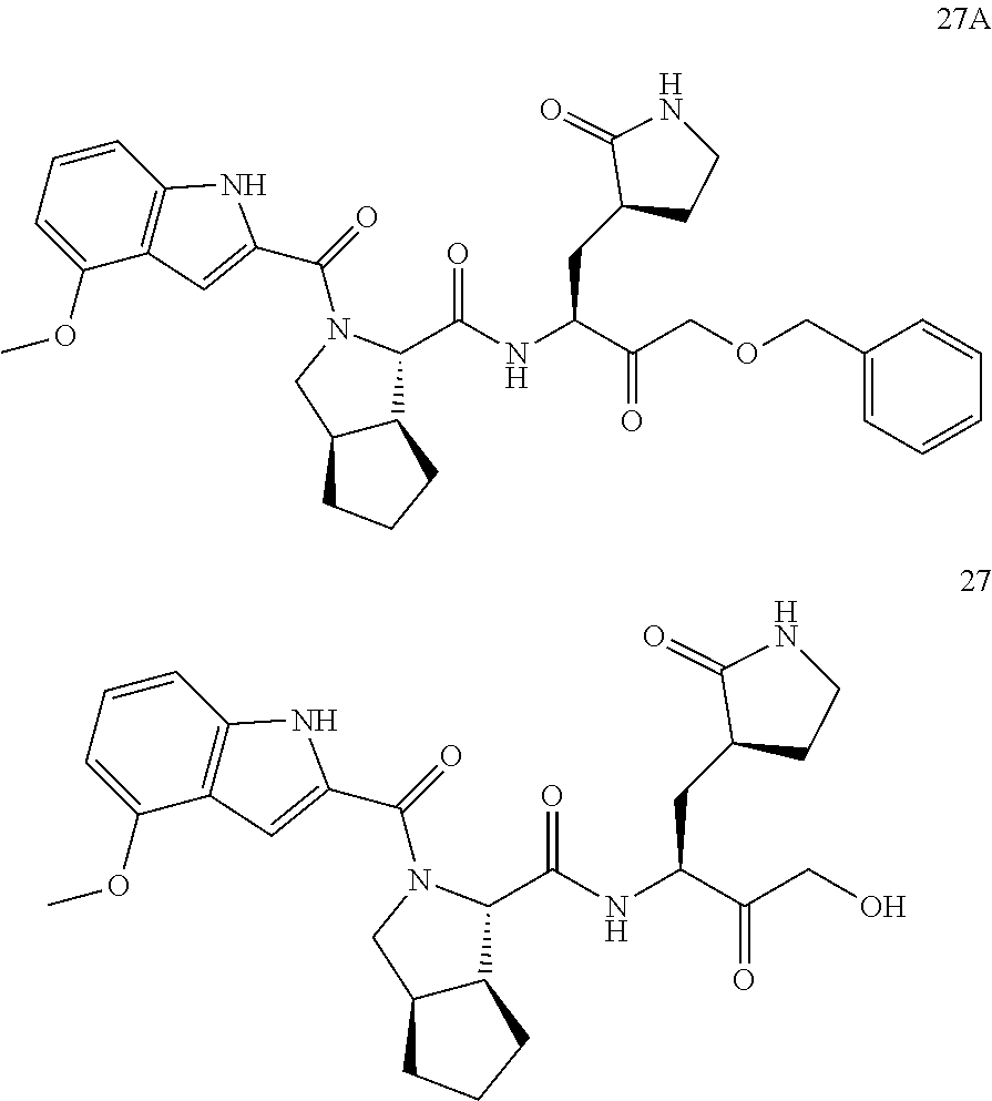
C1(OC)=CC=CC2=C1C=C(C(=O)N1CC3C(C1C(NC(C(COCC1=CC=CC=C1)=O)CC1CCNC1=O)=O)CCC3)N2.C1(OC)=CC=CC2=C1C=C(C(=O)N1CC3C(C1C(NC(C(CO)=O)CC1CCNC1=O)=O)CCC3)N2
